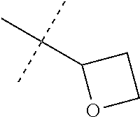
C(C1OCC1)(C)(C)C
